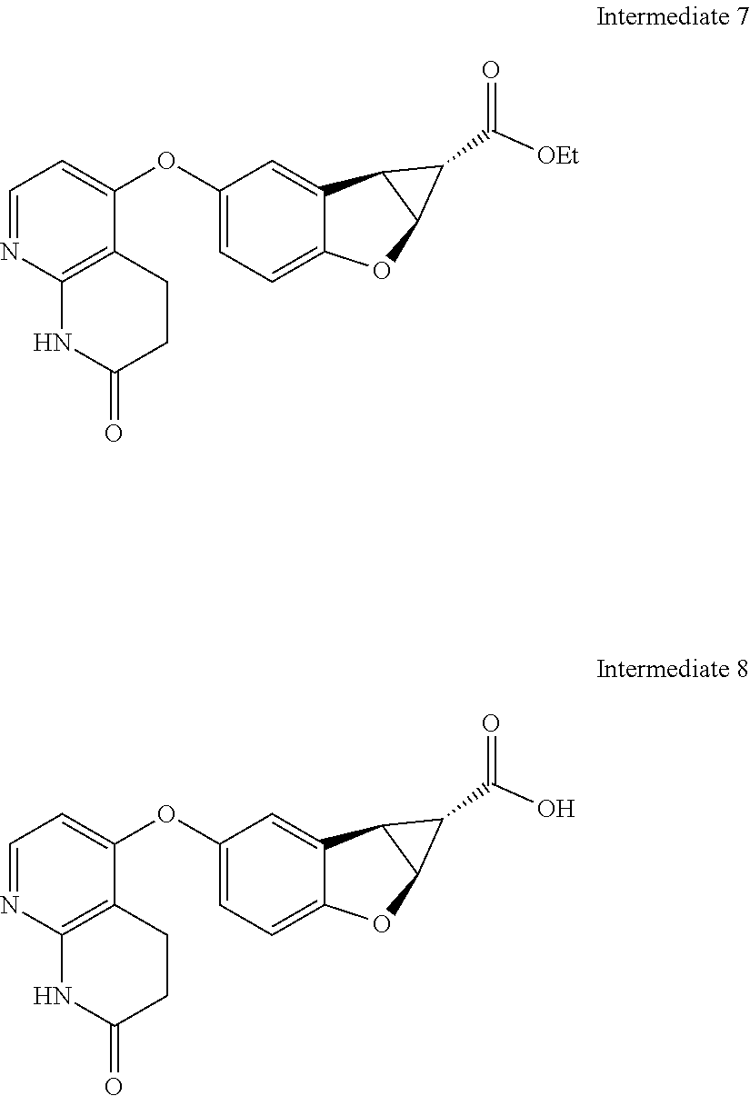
C1=NC2=C(C(OC3=CC=C4C(=C3)C3C(O4)C3C([OEt])=O)=C1)CCC(=O)N2.C1=NC2=C(C(OC3=CC=C4C(=C3)C3C(O4)C3C(O)=O)=C1)CCC(=O)N2
